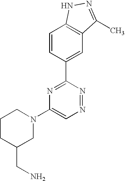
C1=CC(C2=NC(N3CCCC(CN)C3)=CN=N2)=CC2=C1NN=C2C
